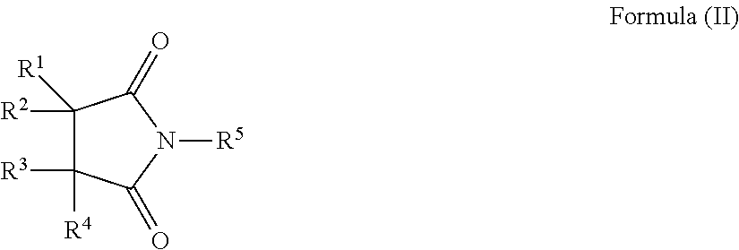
C1([R2])([R1])C([R3])([R4])C(=O)N([R5])C1=O
